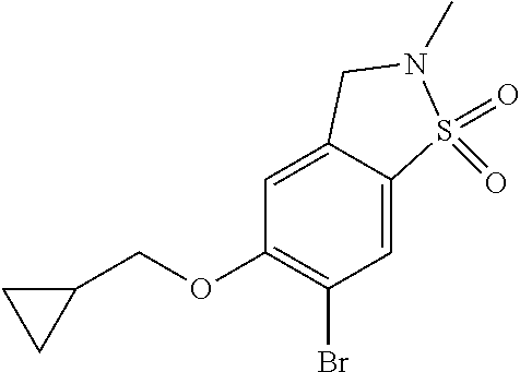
C1(OCC2CC2)=C(Br)C=C2C(=C1)CN(C)S2(=O)=O
